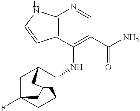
C12=C(C(NC3C4CC5(F)CC3CC(C5)C4)=C(C(N)=O)C=N1)C=CN2
